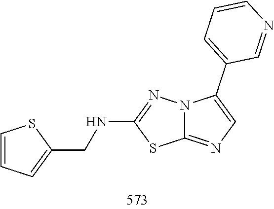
C1=CSC(CNC2=NN3C(=NC=C3C3=CC=CN=C3)S2)=C1
